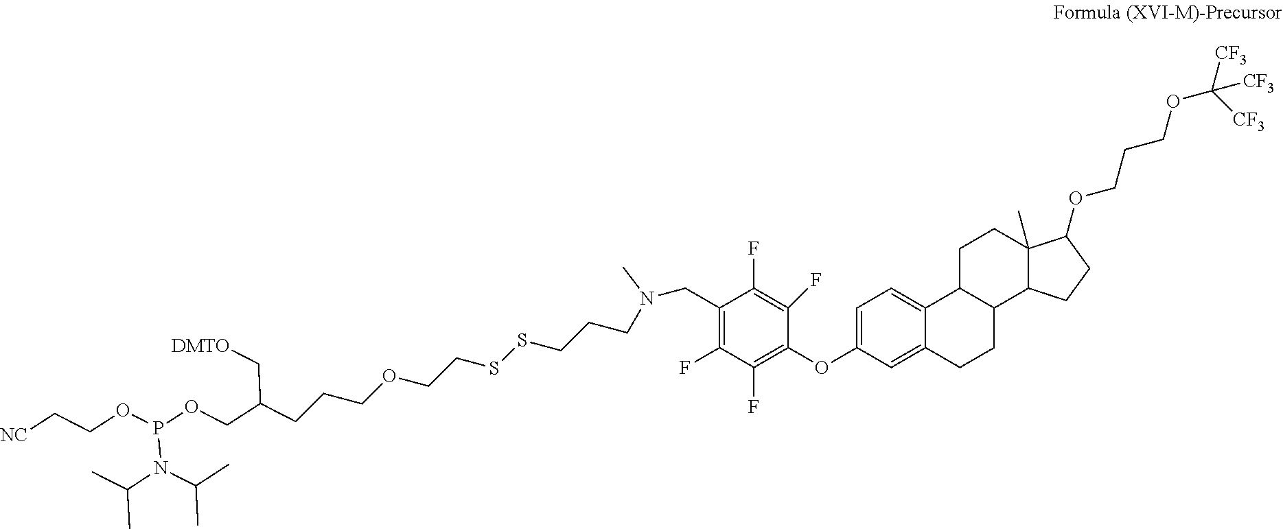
C1=C2C(=CC=C1OC1=C(F)C(F)=C(CN(CCCSSCCOCCCC(COP(OCC[NC])N(C(C)C)C(C)C)C[DMTO])C)C(F)=C1F)C1C(CC2)C2C(C)(CC1)C(OCCCOC([CF3])([CF3])[CF3])CC2
